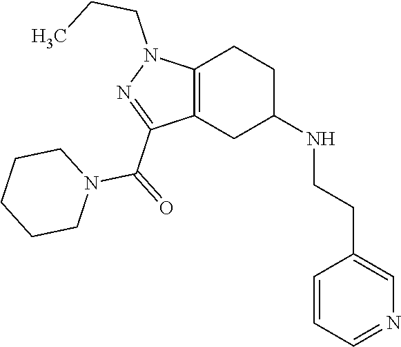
C1C(NCCC2=CN=CC=C2)CC2=C(C1)N(CCC)N=C2C(=O)N1CCCCC1
